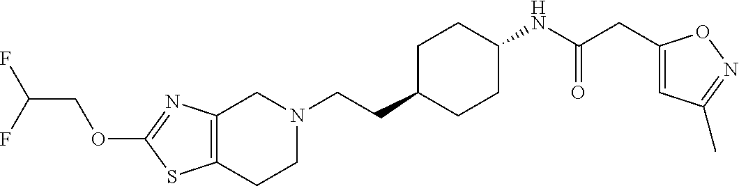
C1(OCC(F)F)=NC2=C(S1)CCN(CCC1CCC(NC(CC3=CC(C)=NO3)=O)CC1)C2
